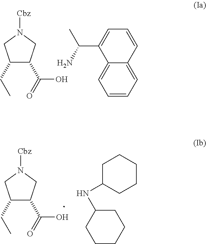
C1(CC)C(C(=O)O)CN([Cbz])C1.C1=CC=C2C(=C1)C(C(N)C)=CC=C2.C1(CC)C(C(=O)O)CN([Cbz])C1.C1C(NC2CCCCC2)CCCC1
